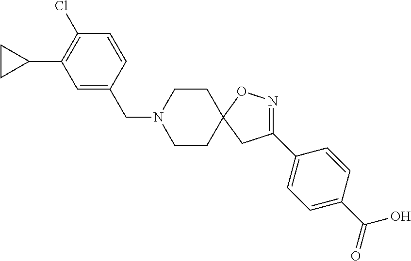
C1(C2=CC=C(C(=O)O)C=C2)=NOC2(C1)CCN(CC1=CC(C3CC3)=C(Cl)C=C1)CC2
